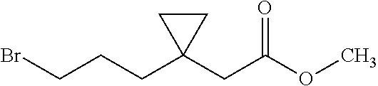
C(CCC1(CC(OC)=O)CC1)Br
